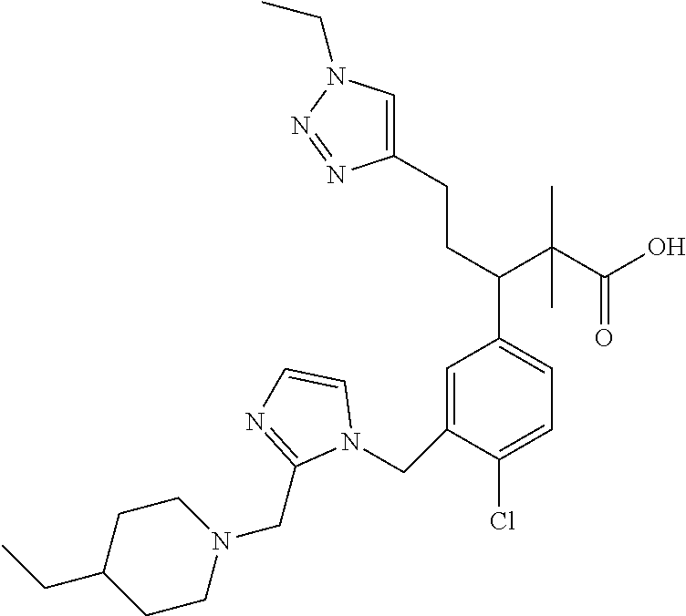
C1=C(CN2C=CN=C2CN2CCC(CC)CC2)C(Cl)=CC=C1C(CCC1=CN(CC)N=N1)C(C(O)=O)(C)C
